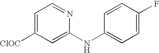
C1=C([ClOC])C=C(NC2=CC=C(F)C=C2)N=C1
